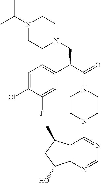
C(N1CCN(C2=NC=NC3=C2C(C)CC3O)CC1)(C(C1=CC=C(Cl)C(F)=C1)CN1CCN(C(C)C)CC1)=O
